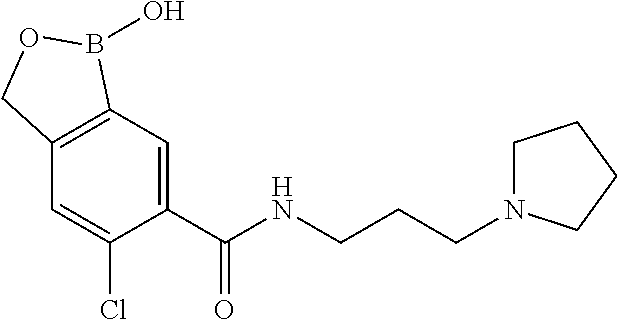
C1=C(C(NCCCN2CCCC2)=O)C(Cl)=CC2=C1B(O)OC2
